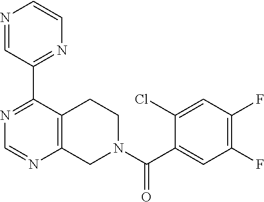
N1=C(C2=NC=CN=C2)C2=C(N=C1)CN(C(C1=CC(F)=C(F)C=C1Cl)=O)CC2
